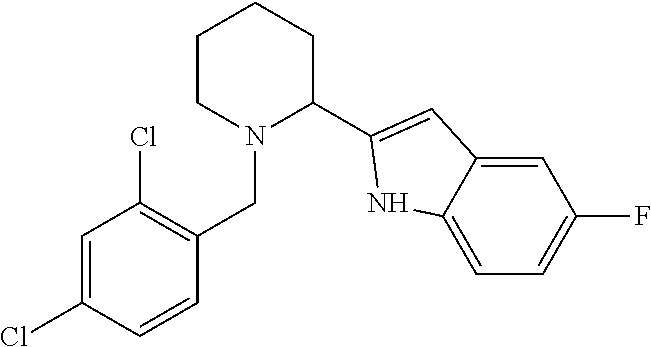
C1(Cl)=CC(Cl)=C(CN2C(C3=CC4=CC(F)=CC=C4N3)CCCC2)C=C1
